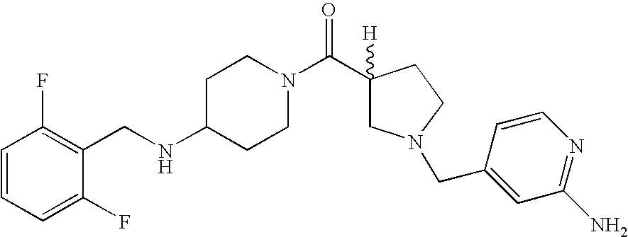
C1=CC=C(F)C(CNC2CCN(C(C3([H])CN(CC4=CC(N)=NC=C4)CC3)=O)CC2)=C1F
